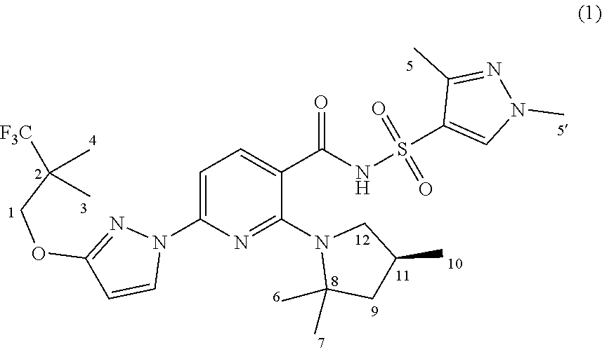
C1=C(N2N=C(OCC(C)([F3C])C)C=C2)N=C(N2C(C)(C)CC(C)C2)C(C(NS(C2=CN(C)N=C2C)(=O)=O)=O)=C1
